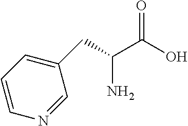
C1(CC(C(O)=O)N)=CC=CN=C1
